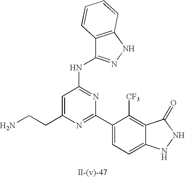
C1=C(CCN)N=C(C2=CC=C3C(=C2[CF3])C(=O)NN3)N=C1NC1=NNC2=C1C=CC=C2
